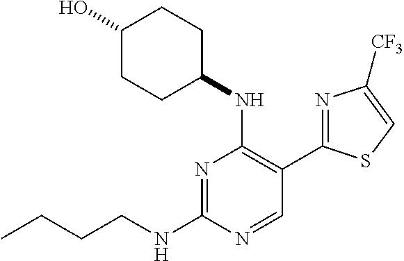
N1=C(NCCCC)N=CC(C2=NC([CF3])=CS2)=C1NC1CCC(O)CC1
